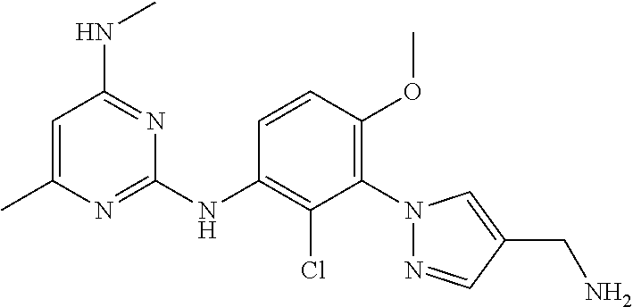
C1=CC(OC)=C(N2N=CC(CN)=C2)C(Cl)=C1NC1=NC(C)=CC(NC)=N1
